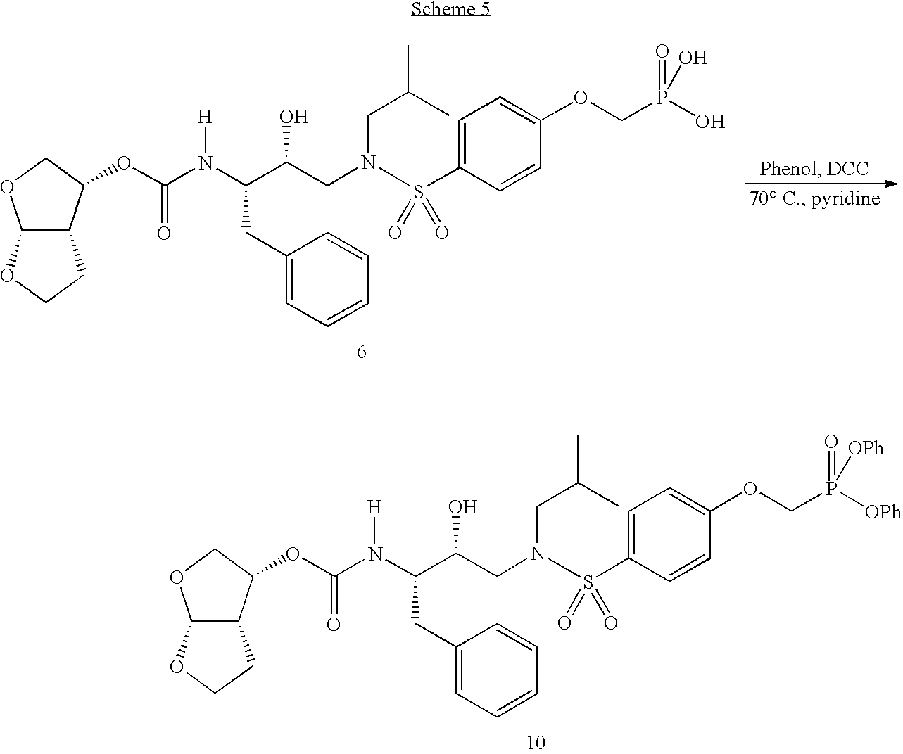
C12C(OCC1)OCC2OC(N(C(C(CN(CC(C)C)S(C1=CC=C(OCP(O)(=O)O)C=C1)(=O)=O)O)CC1=CC=CC=C1)[H])=O.C12C(OCC1)OCC2OC(N(C(C(CN(CC(C)C)S(C1=CC=C(OCP([OPh])(=O)[OPh])C=C1)(=O)=O)O)CC1=CC=CC=C1)[H])=O
